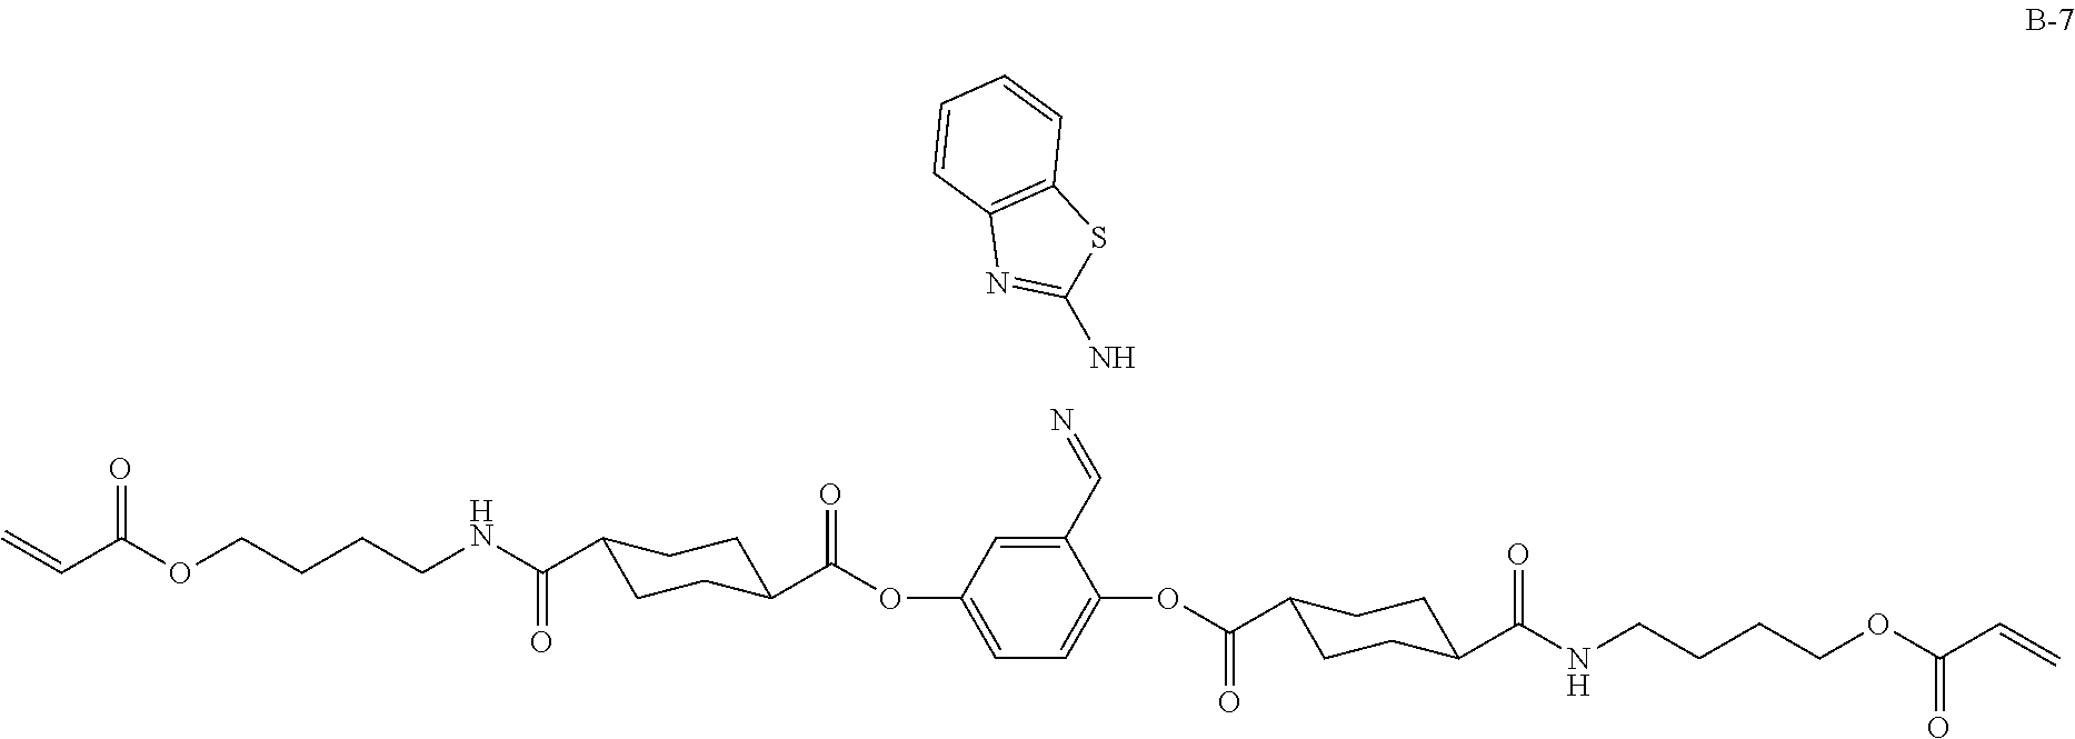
C(OC(C=C)=O)CCCNC(C1CCC(C(OC2=CC=C(OC(C3CCC(C(NCCCCOC(=O)C=C)=O)CC3)=O)C(C=N)=C2)=O)CC1)=O.NC1=NC2=C(S1)C=CC=C2
